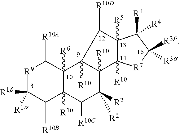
C12([R6])C([R10])(C([R10C])C([R2])([R2])C3([R10])C1([R10])C([R10D])C1([R5])C3([R10])[R7]C([R3b])([R3a])C1([R4])[R4])C([R10B])C([R1b])([R1a])[R9]C2[R10A]
